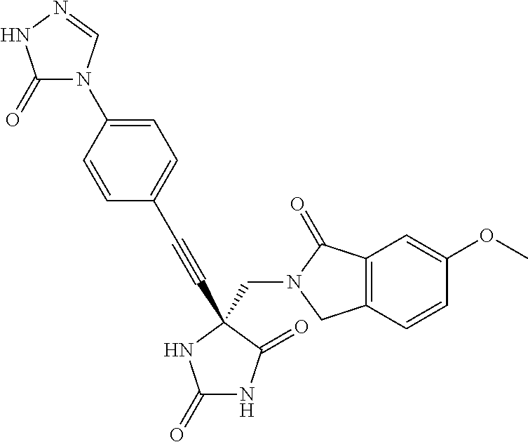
C1(N2C(=O)NN=C2)=CC=C(C#CC2(CN3C(=O)C4=C(C=CC(OC)=C4)C3)C(=O)NC(=O)N2)C=C1
